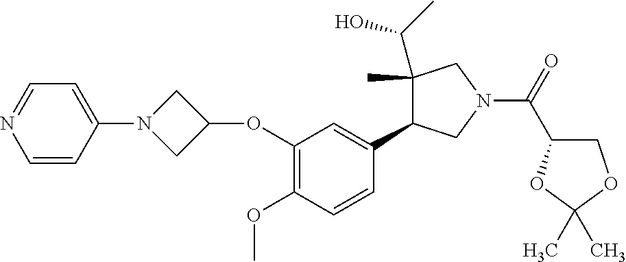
C1=NC=CC(N2CC(OC3=C(OC)C=CC(C4C(C(O)C)(C)CN(C(C5COC(C)(C)O5)=O)C4)=C3)C2)=C1
